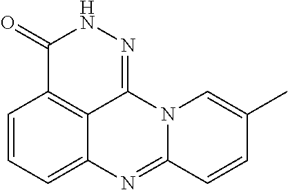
C1=CC=C2C3=C1C(=O)NN=C3N1C(=N2)C=CC(C)=C1
